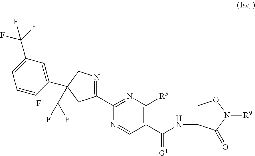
C1=C(C(F)(F)F)C=C(C2(C(F)(F)F)CN=C(C3=NC([R5])=C(C(NC4CON([R9])C4=O)=[G1])C=N3)C2)C=C1
